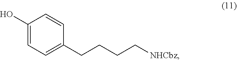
C1(O)=CC=C(CCCC[NHCbz])C=C1
